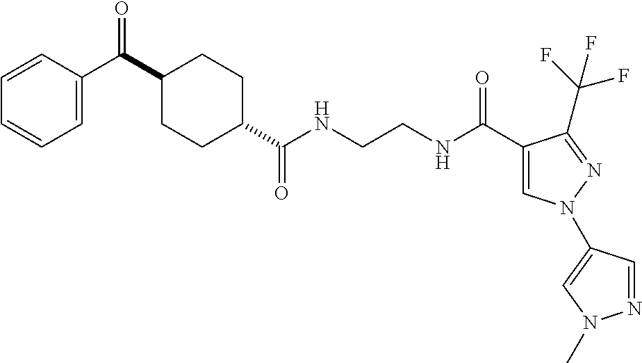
C1(C(C2=CC=CC=C2)=O)CCC(C(NCCNC(C2=CN(C3=CN(C)N=C3)N=C2C(F)(F)F)=O)=O)CC1
